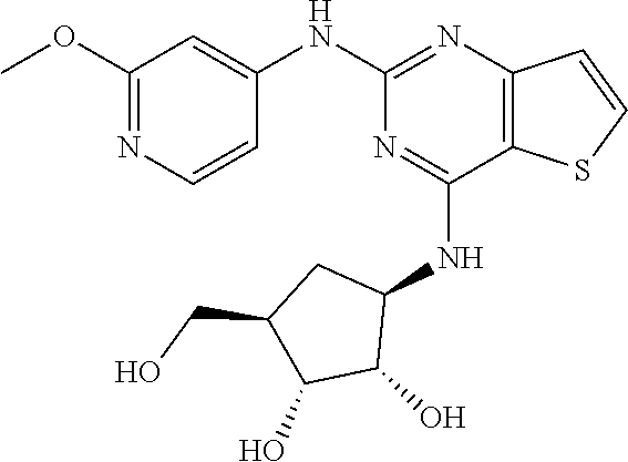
C1(NC2=CC(OC)=NC=C2)=NC2=C(C(NC3CC(CO)C(O)C3O)=N1)SC=C2
